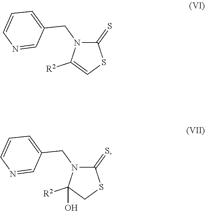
C1(=S)N(CC2=CC=CN=C2)C([R2])=CS1.C1(=S)N(CC2=CC=CN=C2)C([R2])(O)CS1
